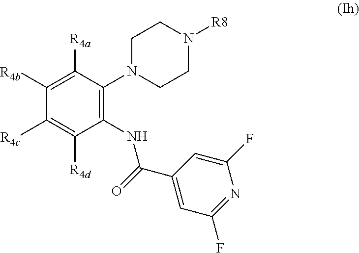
C1(NC(C2=CC(F)=NC(F)=C2)=O)=C(N2CCN([R8])CC2)C([R4a])=C([R4b])C([R4c])=C1[R4d]
